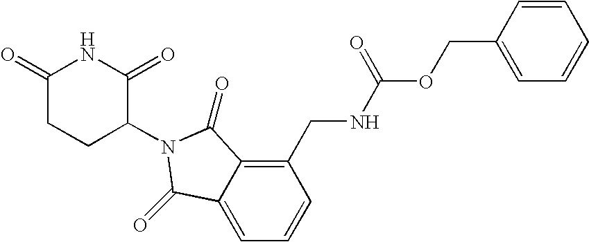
C1(=O)CCC(N2C(=O)C3=C(CNC(OCC4=CC=CC=C4)=O)C=CC=C3C2=O)C(=O)N1
